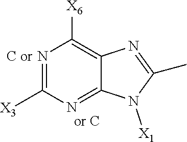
N1=C([X3])N=C2C(=C1[X6])N=C(C)N2[X1]
